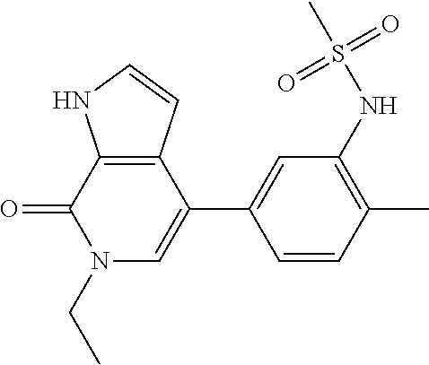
C12=C(C(C3=CC(NS(C)(=O)=O)=C(C)C=C3)=CN(CC)C1=O)C=CN2
